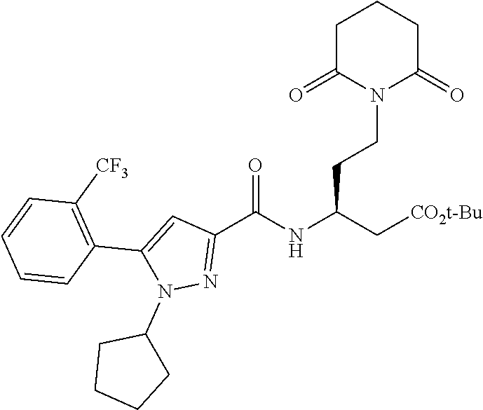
C1C(=O)N(CCC(NC(C2=NN(C3CCCC3)C(C3=C([CF3])C=CC=C3)=C2)=O)C[CO2t-Bu])C(=O)CC1
